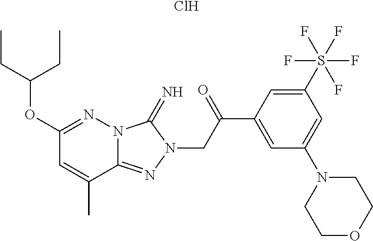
C1(OC(CC)CC)=NN2C(=NN(CC(C3=CC(N4CCOCC4)=CC(S(F)(F)(F)(F)F)=C3)=O)C2=N)C(C)=C1.Cl
